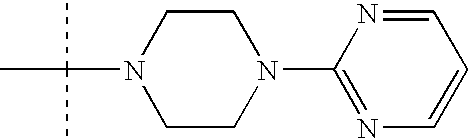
N1(C(C)(C)C)CCN(C2=NC=CC=N2)CC1
